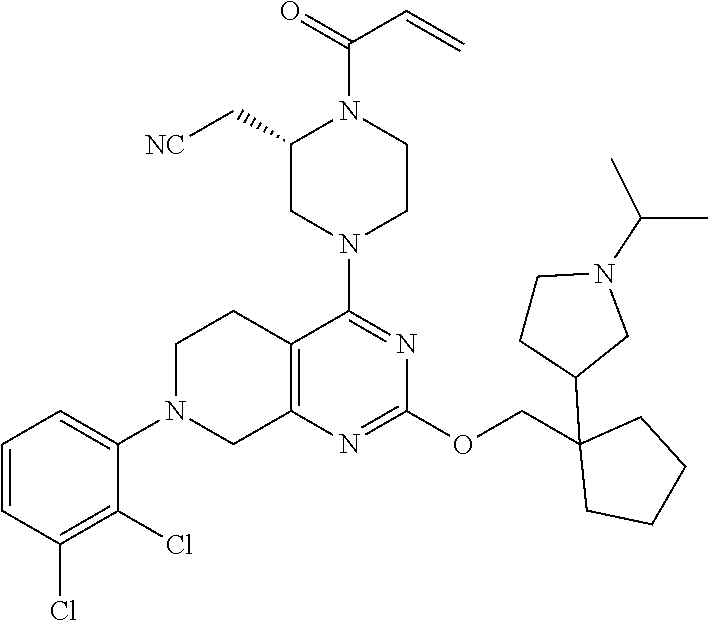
C1=CC(Cl)=C(Cl)C(N2CC3=C(CC2)C(N2CCN(C(=O)C=C)C(C[NC])C2)=NC(OCC2(C4CN(C(C)C)CC4)CCCC2)=N3)=C1
